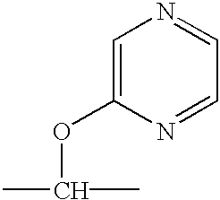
C1=C(OC(C)C)N=CC=N1
